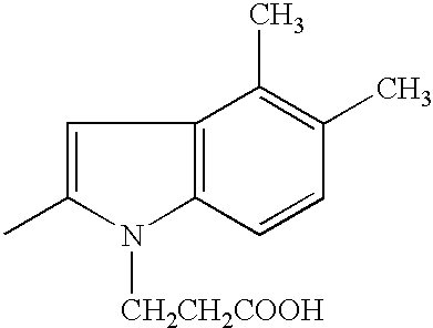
C1=C(C)N([CH2CH2COOH])C2=C1C(C)=C(C)C=C2
